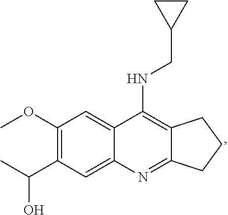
C12=C(NCC3CC3)C3=CC(OC)=C(C(C)O)C=C3N=C1CCC2
